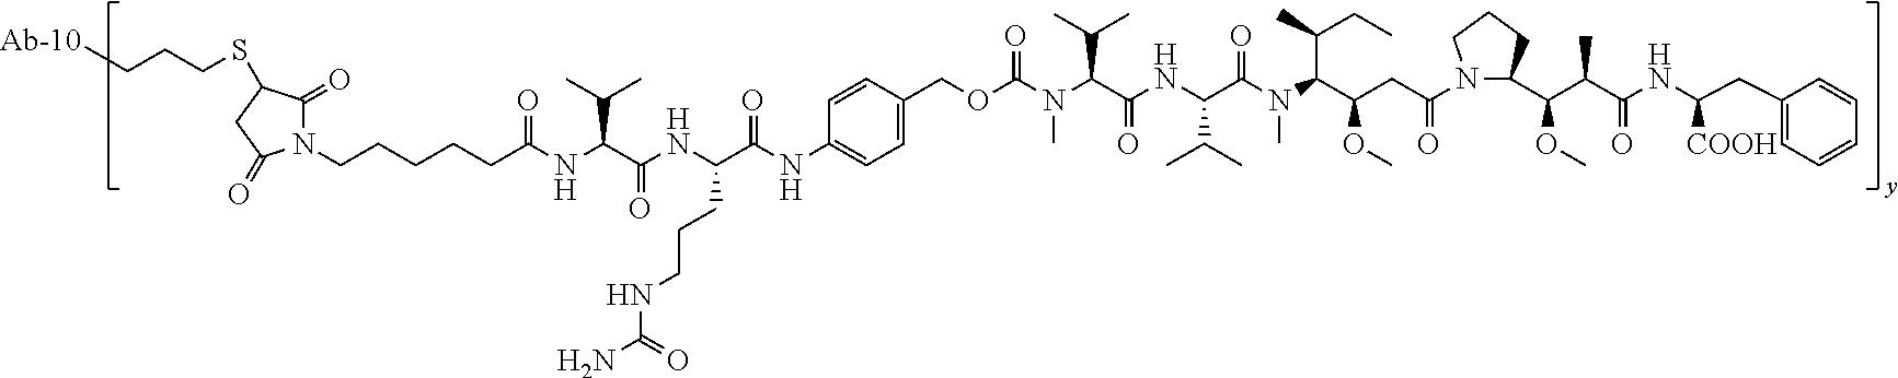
N1(CCCCCC(NC(C(NC(C(NC2=CC=C(COC(N(C(C(NC(C(N(C(C(CC(N3C(C(C(C(NC(CC4=CC=CC=C4)[COOH])=O)C)OC)CCC3)=O)OC)C(C)CC)C)=O)C(C)C)=O)C(C)C)C)=O)C=C2)=O)CCCNC(N)=O)=O)C(C)C)=O)C(=O)C(SCCC[Ab-10])CC1=O
